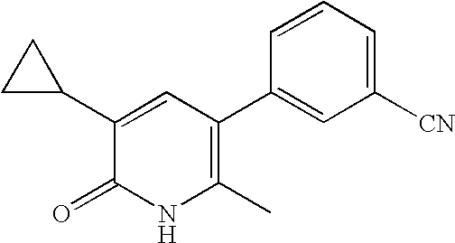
C1(C2CC2)=CC(C2=CC([CN])=CC=C2)=C(C)NC1=O
